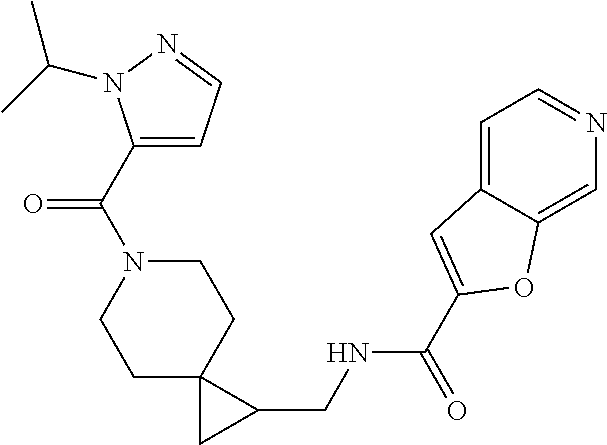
C1C2(CCN(C(=O)C3=CC=NN3C(C)C)C1)CC2CNC(=O)C1=CC2=CC=NC=C2O1
